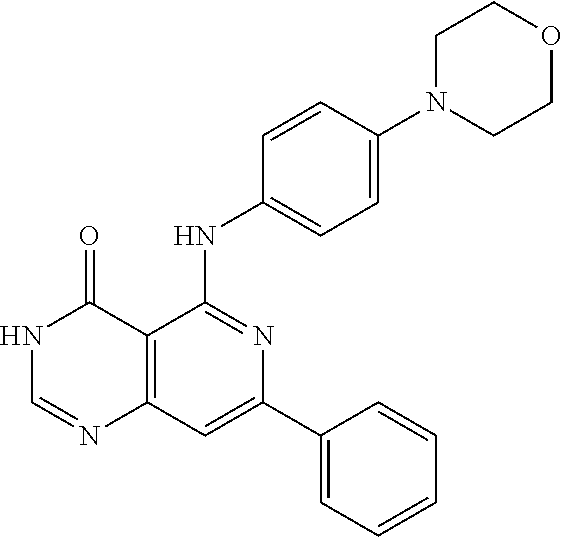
C12=C(C=C(C3=CC=CC=C3)N=C1NC1=CC=C(N3CCOCC3)C=C1)N=CNC2=O
